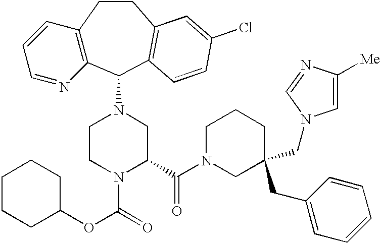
C12=C(C(N3CCN(C(=O)OC4CCCCC4)C(C(N4CC(CN5C=C([Me])N=C5)(CC5=CC=CC=C5)CCC4)=O)C3)C3=C(CC1)C=C(Cl)C=C3)N=CC=C2
